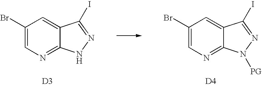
C1(Br)=CN=C2C(=C1)C(I)=NN2.[D3].C1(Br)=CN=C2C(=C1)C(I)=NN2[PG].[D4]
